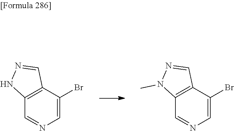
C1=C(Br)C2=C(C=N1)NN=C2.C1=C(Br)C2=C(C=N1)N(C)N=C2
